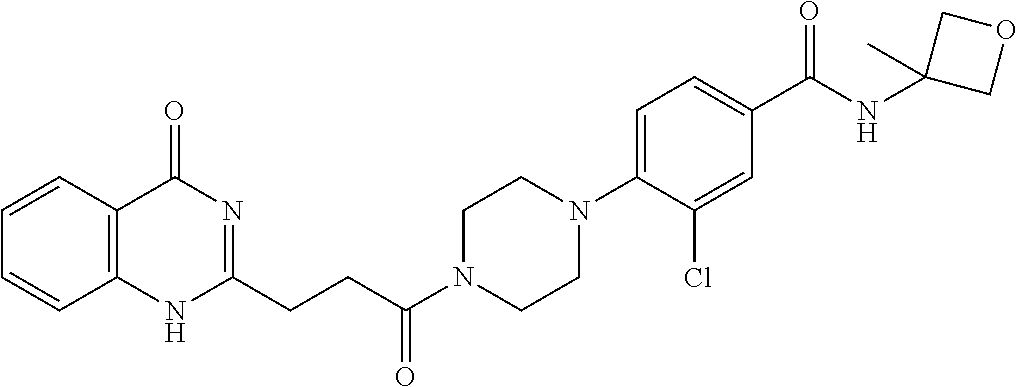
C12=C(NC(CCC(N3CCN(C4=CC=C(C(NC5(C)COC5)=O)C=C4Cl)CC3)=O)=NC1=O)C=CC=C2
